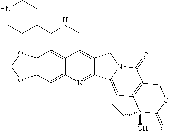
O1COC2=C1C=C1C(CNCC3CCNCC3)=C3C(=NC1=C2)C1=CC2=C(C(=O)N1C3)COC(=O)C2(CC)O
